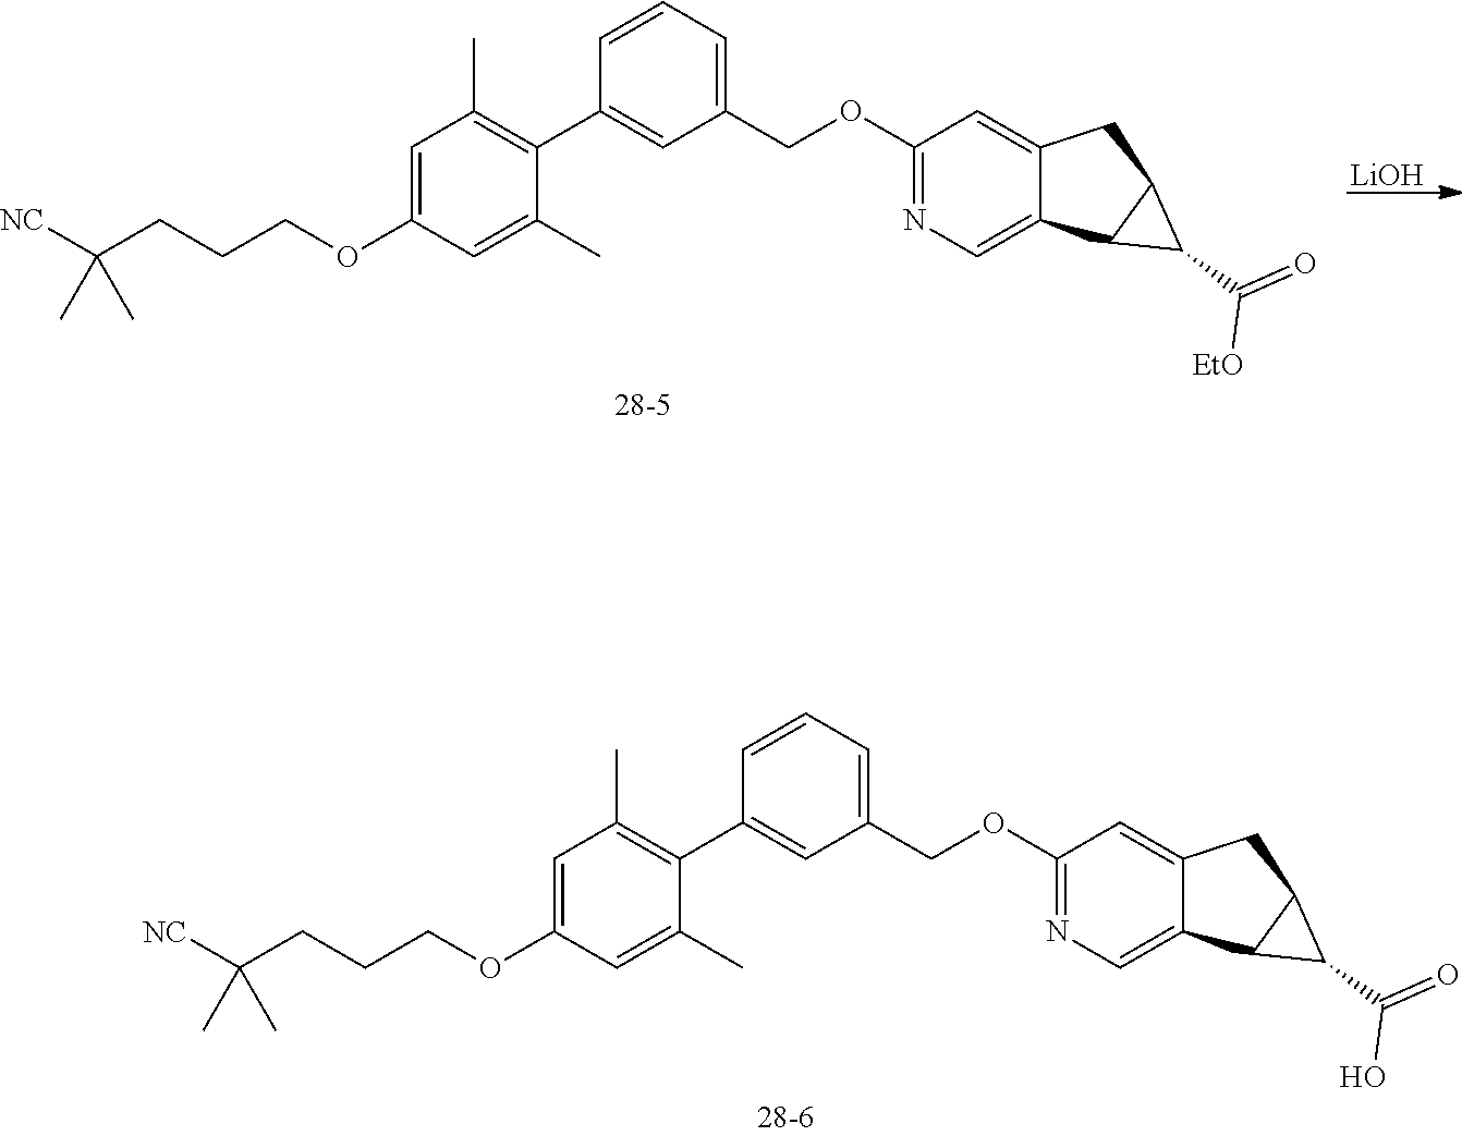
[NC]C(CCCOC1=CC(C)=C(C2=CC(COC3=NC=C4C(=C3)CC3C4C3C(O)=O)=CC=C2)C(C)=C1)(C)C.[NC]C(CCCOC1=CC(C)=C(C2=CC(COC3=NC=C4C(=C3)CC3C4C3C([EtO])=O)=CC=C2)C(C)=C1)(C)C.[LiOH]
